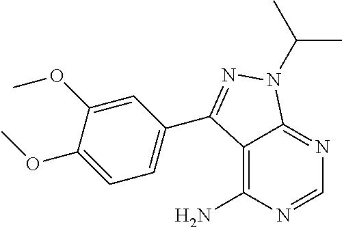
C12=C(N)N=CN=C1N(C(C)C)N=C2C1=CC=C(OC)C(OC)=C1
